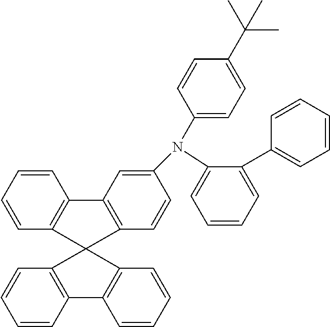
C1=CC=C(N(C2=CC=C(C(C)(C)C)C=C2)C2=CC3=C(C=C2)C2(C4=C3C=CC=C4)C3=C(C=CC=C3)C3=C2C=CC=C3)C(C2=CC=CC=C2)=C1
